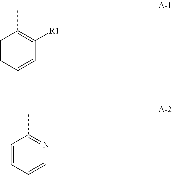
C1=CC=CC([R1])=C1C.C1=CC=CN=C1C
